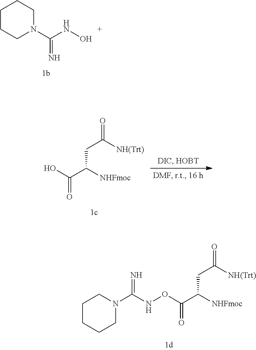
C1CCN(C(NO)=N)CC1.OC(C([NHFmoc])CC([NH(Trt)])=O)=O.O(C(C([NHFmoc])CC([NH(Trt)])=O)=O)NC(N1CCCCC1)=N
